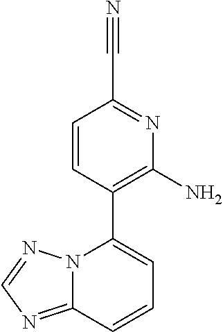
C1=CC(C2=CC=CC3=NC=NN23)=C(N)N=C1C#N
